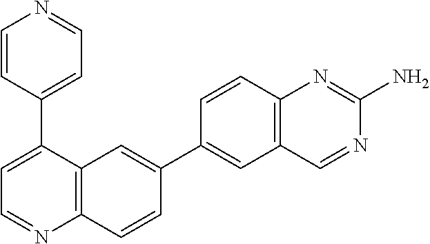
C12=C(C(C3=CC=NC=C3)=CC=N1)C=C(C1=CC3=C(C=C1)N=C(N)N=C3)C=C2
